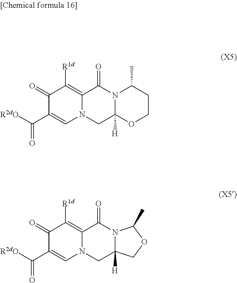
[R2dO]C(C1=CN2C(=C([R1d])C1=O)C(=O)N1C([H])(C2)OCCC1C)=O.[R2dO]C(C1=CN2C(=C([R1d])C1=O)C(=O)N1C([H])(C2)COC1C)=O
